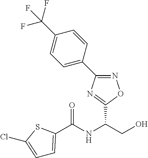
C(NC(CO)C1=NC(C2=CC=C(C(F)(F)F)C=C2)=NO1)(=O)C1=CC=C(Cl)S1
